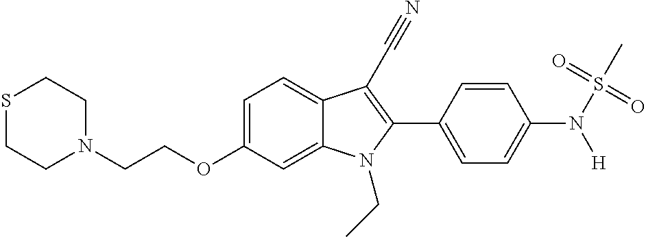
C1=C2C(=CC=C1OCCN1CCSCC1)C(C#N)=C(C1=CC=C(N(S(C)(=O)=O)[H])C=C1)N2CC
